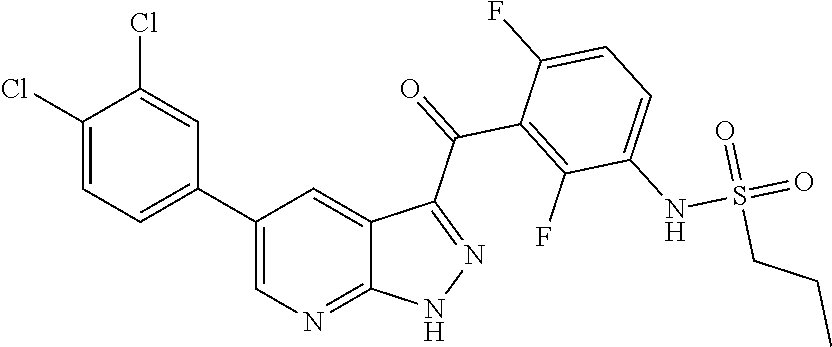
C1(Cl)=CC=C(C2=CN=C3C(=C2)C(C(=O)C2=C(F)C(NS(=O)(=O)CCC)=CC=C2F)=NN3)C=C1Cl
